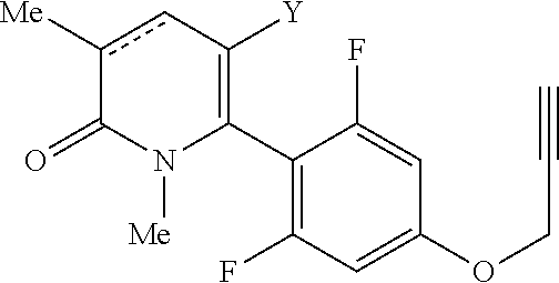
C1(C2=C([Y])cc([Me])C(=O)N2[Me])=C(F)C=C(OCC#C)C=C1F
